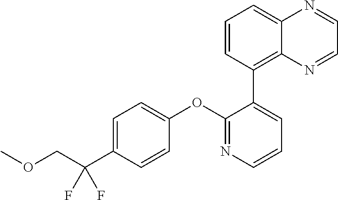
C1(OC2=CC=C(C(COC)(F)F)C=C2)=NC=CC=C1C1=C2C(=CC=C1)N=CC=N2
